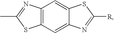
C12=C(N=C(C)S1)C=C1C(=C2)N=C([R])S1
